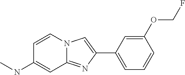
C1(C2=CC=CC(OCF)=C2)=CN2C(=N1)C=C(NC)C=C2
